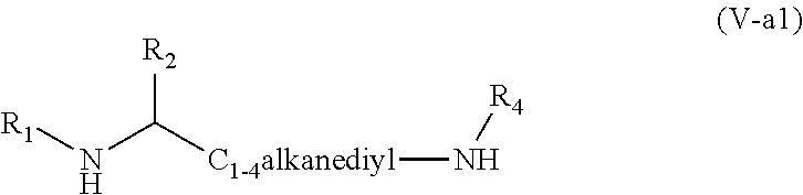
[R2]C([C1-4alkanediyl]N[R4])N[R1]
